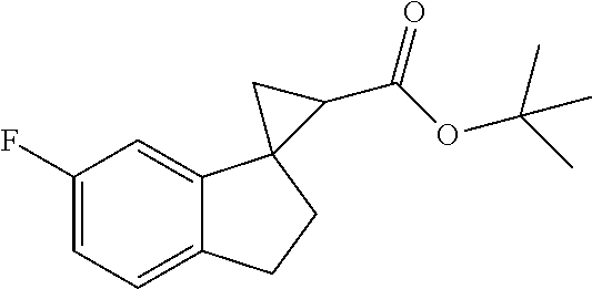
C1=C(F)C=C2C(=C1)CCC21C(C(OC(C)(C)C)=O)C1
